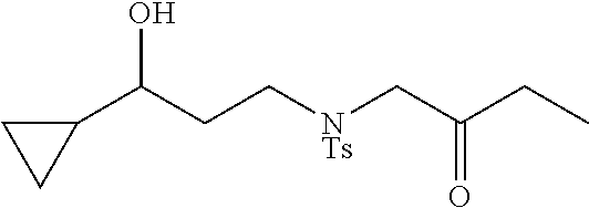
C1(C(CC[NTs]CC(CC)=O)O)CC1
